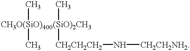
[CH3O(SiO)400(SiO)2CH3](C)(C)(C)[CH2CH2CH2]N[CH2CH2NH2]
